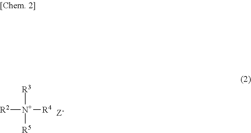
[R2][N+]([R4])([R3])[R5]
